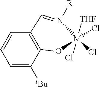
C12=C(C=CC=C1[tBu])C=N([R])[M]([THF])(Cl)(Cl)(Cl)O2
